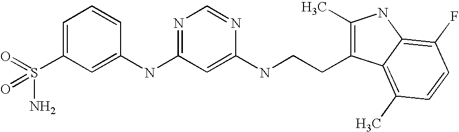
C1(NC2=NC=NC(NCCC3=C(C)NC4=C(F)C=CC(C)=C34)=C2)=CC(S(=O)(N)=O)=CC=C1
